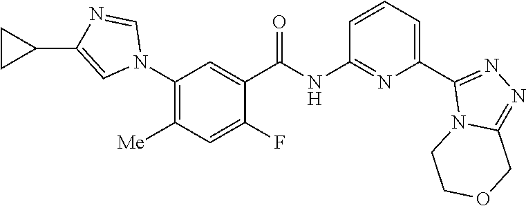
C1(N2C=NC(C3CC3)=C2)=C([Me])C=C(F)C(C(NC2=NC(C3=NN=C4N3CCOC4)=CC=C2)=O)=C1
